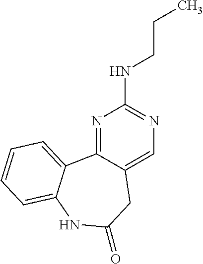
N1=C2C(=CN=C1NCCC)CC(=O)NC1=CC=CC=C21
